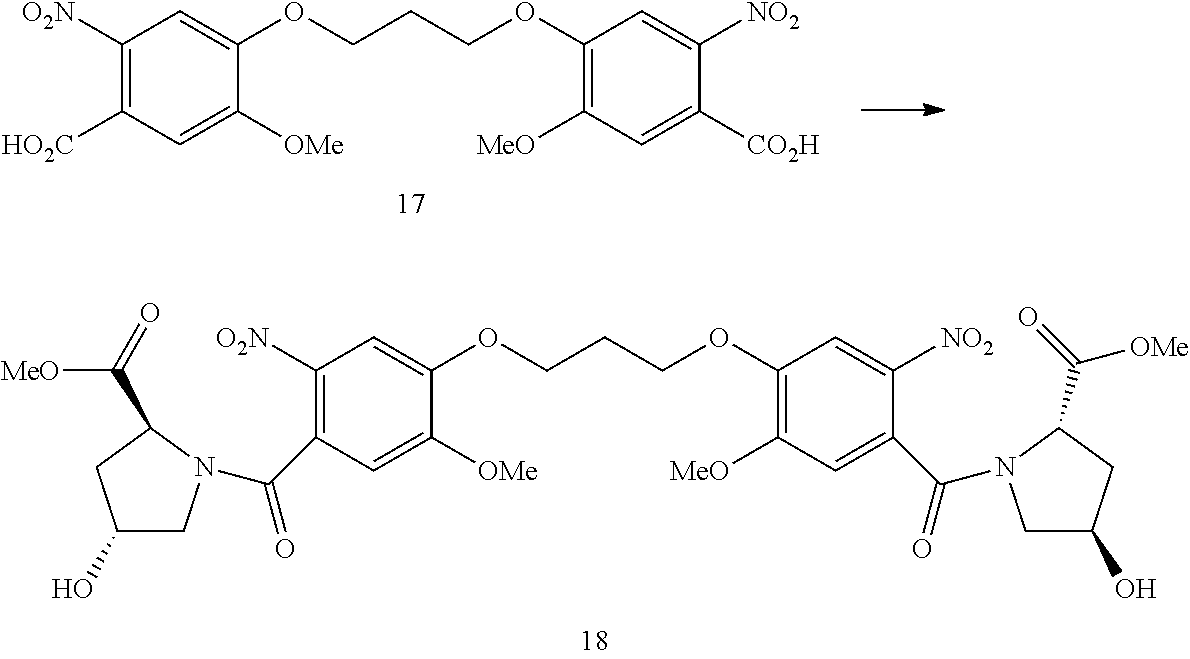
C1([O2N])=C([HO2C])C=C([OMe])C(OCCCOC2=C([MeO])C=C([CO2H])C([NO2])=C2)=C1.C1([O2N])=C(C(=O)N2CC(O)CC2C(=O)[MeO])C=C([OMe])C(OCCCOC2=C([MeO])C=C(C(=O)N3CC(O)CC3C(=O)[OMe])C([NO2])=C2)=C1
